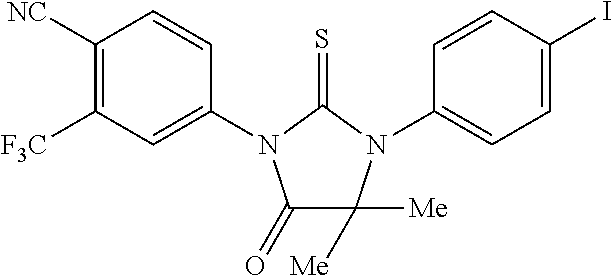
C1(=O)C([Me])([Me])N(C2=CC=C(I)C=C2)C(=S)N1C1=CC([F3C])=C([NC])C=C1
